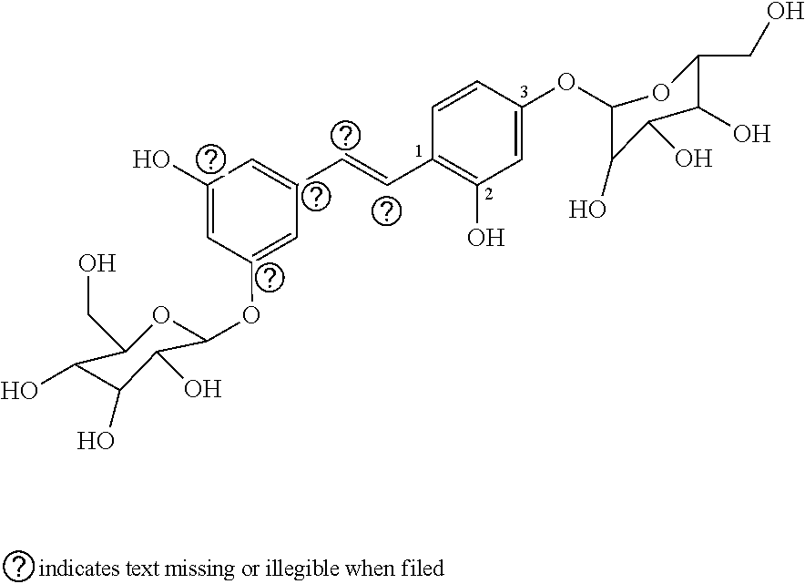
C1(O)=CC(OC2OC(CO)C(O)C(O)C2O)=CC(C=CC2=C(O)C=C(OC3C(O)C(O)C(O)C(CO)O3)C=C2)=C1
